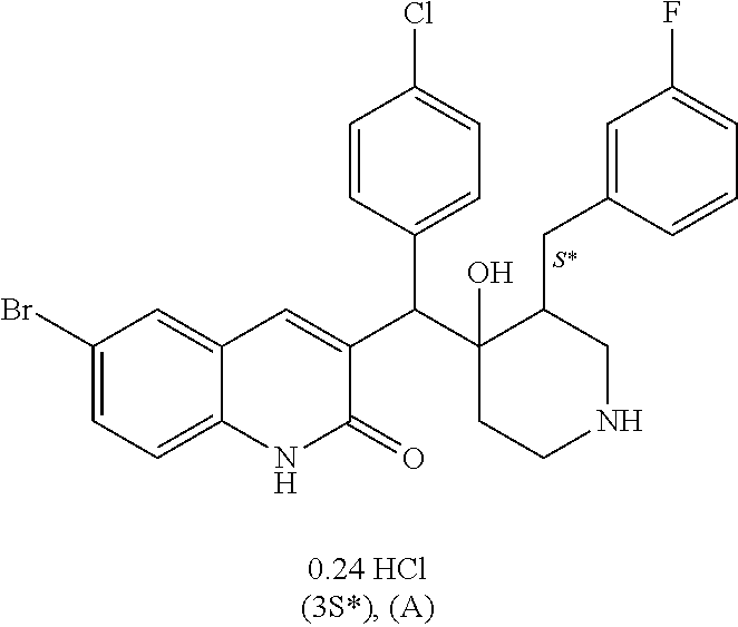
C1(Br)=CC=C2C(=C1)C=C(C(C1(O)CCNCC1CC1=CC(F)=CC=C1)C1=CC=C(Cl)C=C1)C(=O)N2
